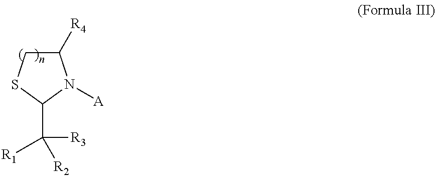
C1([R4])CSC(C([R3])([R2])[R1])N1[A]
